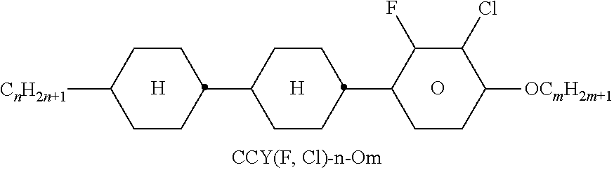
[H].O.[H].C1CC(C2C(F)C(Cl)C([OCmH2m+1])CC2)CCC1C1CCC([CnH2n+1])CC1
